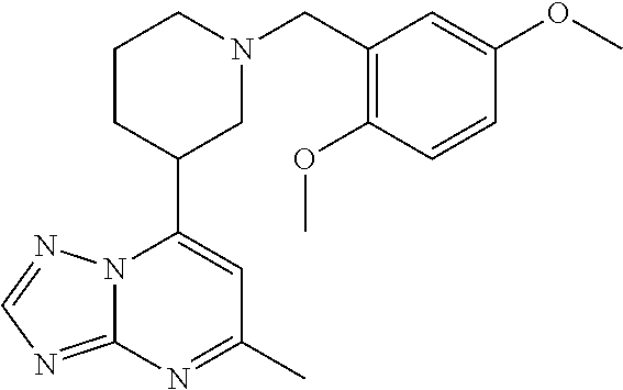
N12C(=NC=N1)N=C(C)C=C2C1CN(CC2=C(OC)C=CC(OC)=C2)CCC1
